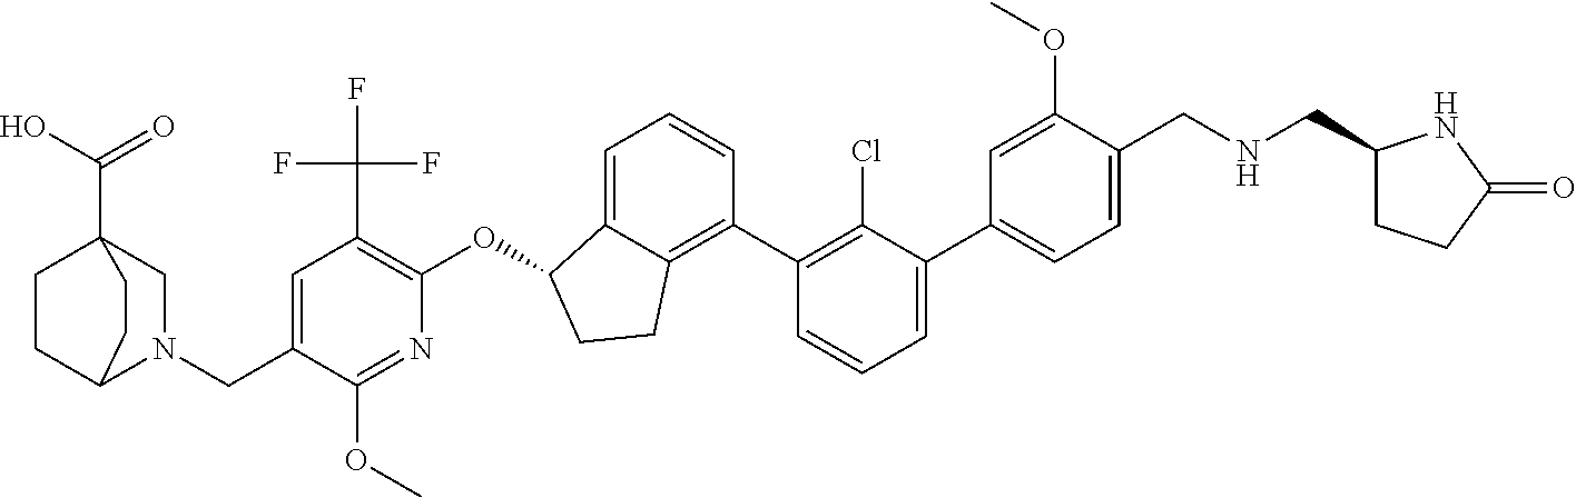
O(C1C2=CC=CC(C3=C(Cl)C(C4=CC=C(CNCC5CCC(=O)N5)C(OC)=C4)=CC=C3)=C2CC1)C1=C(C(F)(F)F)C=C(CN2CC3(C(=O)O)CCC2CC3)C(OC)=N1
